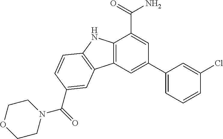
C12=C(C=C(C3=CC=CC(Cl)=C3)C=C1C(=O)N)C1=C(N2)C=CC(C(N2CCOCC2)=O)=C1
